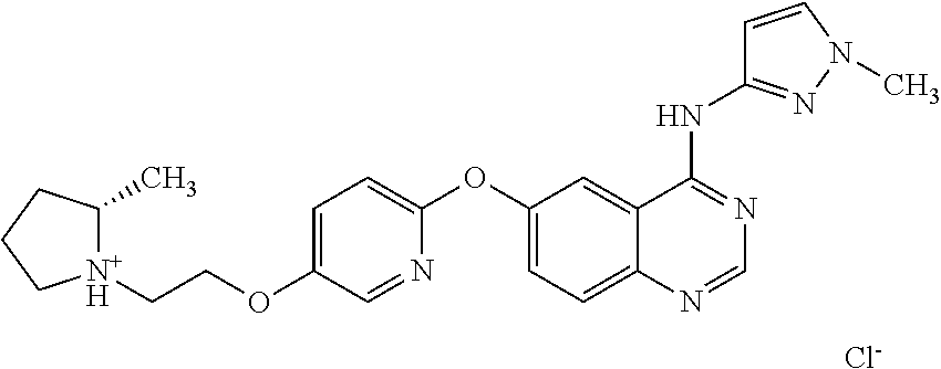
[Cl-].[N+H]1(CCOC2=CC=C(OC3=CC=C4C(=C3)C(NC3=NN(C)C=C3)=NC=N4)N=C2)CCCC1C
